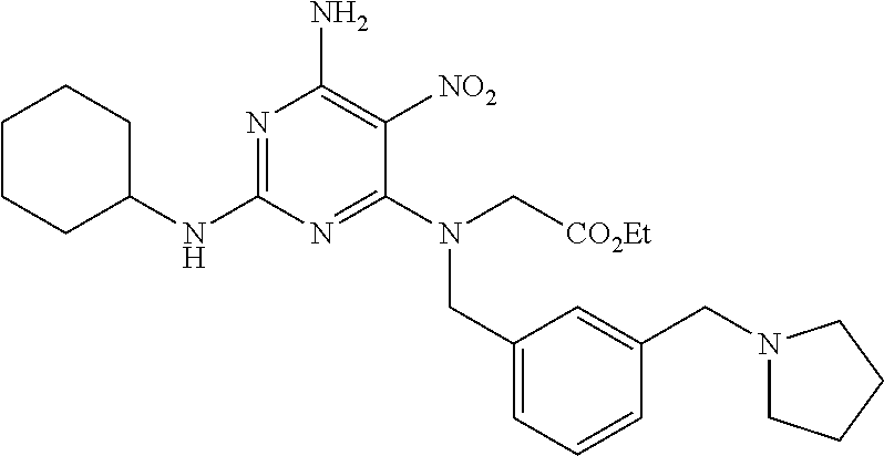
N1=C(NC2CCCCC2)N=C(N(C[CO2Et])CC2=CC=CC(CN3CCCC3)=C2)C([NO2])=C1N
